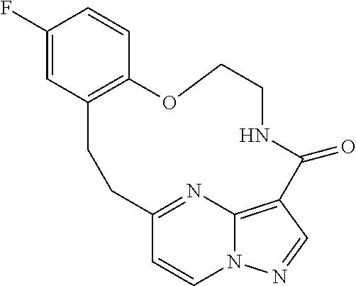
C1(F)=CC2=C(C=C1)OCCNC(=O)C1=C3N(C=CC(=N3)CC2)N=C1
